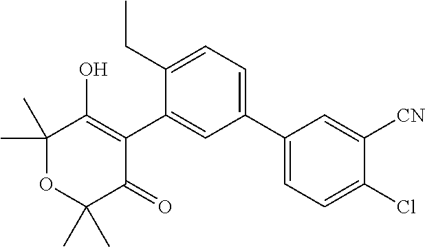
C1(C2=CC=C(CC)C(C3=C(O)C(C)(C)OC(C)(C)C3=O)=C2)=CC=C(Cl)C([CN])=C1
